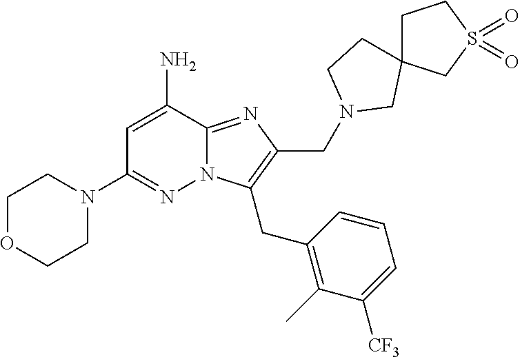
C1=C(N)C2=NC(CN3CC4(CC3)CCS(=O)(=O)C4)=C(CC3=C(C)C([CF3])=CC=C3)N2N=C1N1CCOCC1
